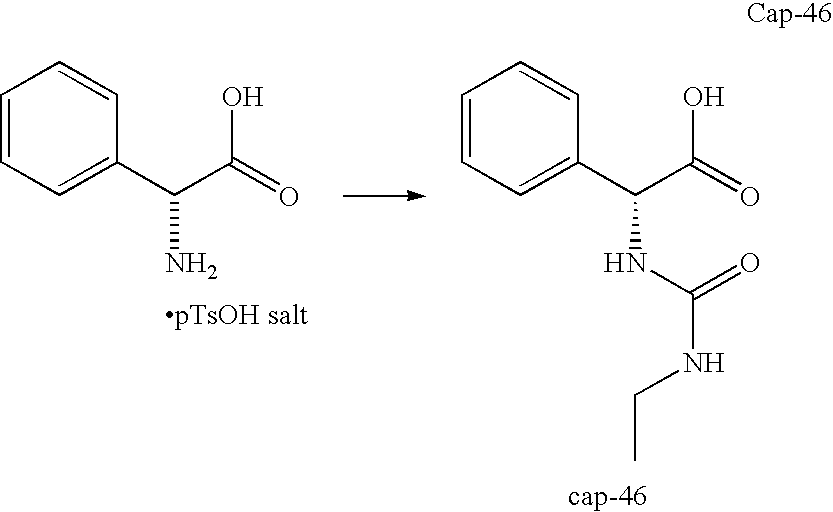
C1=CC=C(C(C(=O)O)N)C=C1.C1=CC=C(C(C(=O)O)NC(NCC)=O)C=C1
